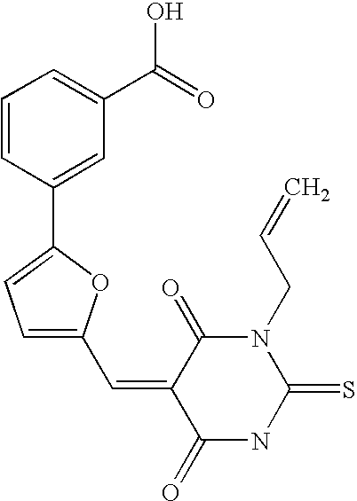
C1=CC(C2=CC=C(C=C3C(=O)NC(=S)N(CC=C)C3=O)O2)=CC(C(=O)O)=C1
